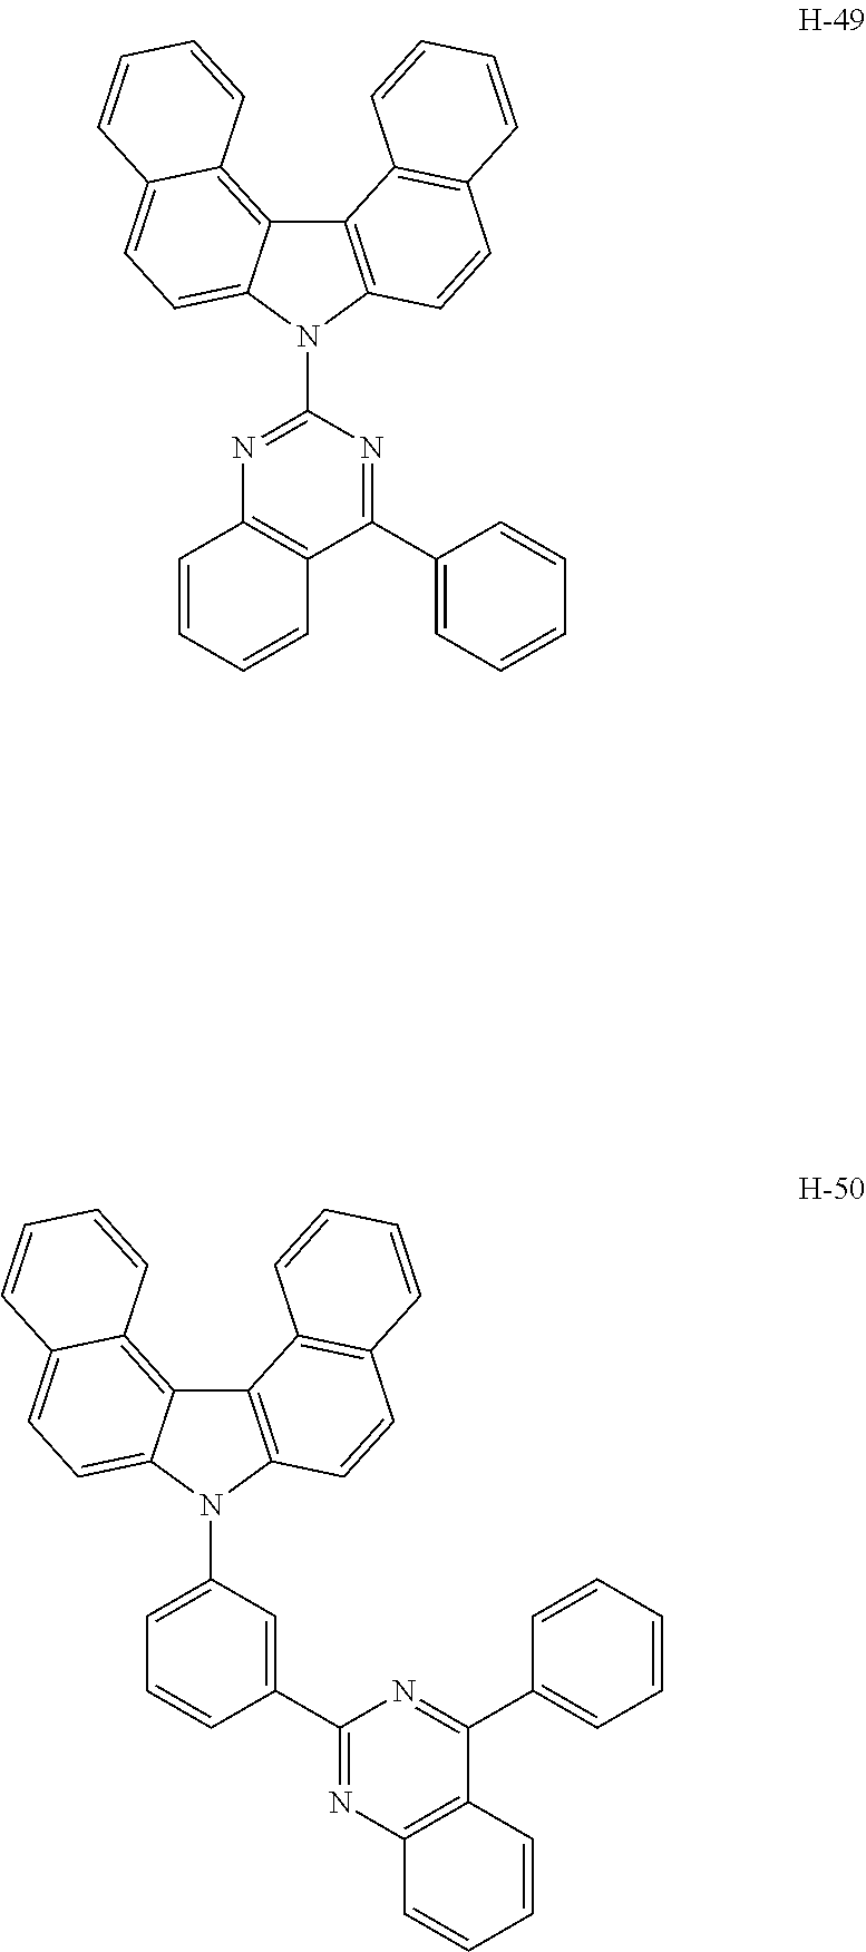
C12=C(N(C3=NC4=C(C(C5=CC=CC=C5)=N3)C=CC=C4)C3=CC=C4C(=C13)C=CC=C4)C=CC1=C2C=CC=C1.C12=C(N(C3=CC=CC(C4=NC5=C(C(C6=CC=CC=C6)=N4)C=CC=C5)=C3)C3=CC=C4C(=C13)C=CC=C4)C=CC1=C2C=CC=C1
